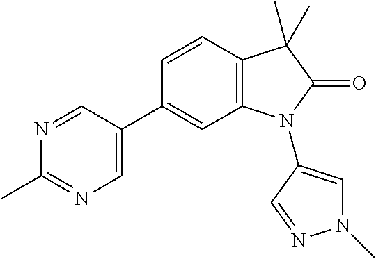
C12=C(C=CC(C3=CN=C(C)N=C3)=C1)C(C)(C)C(=O)N2C1=CN(C)N=C1
